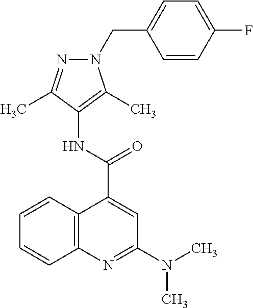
C12=C(N=C(N(C)C)C=C1C(=O)NC1=C(C)N(CC3=CC=C(F)C=C3)N=C1C)C=CC=C2
